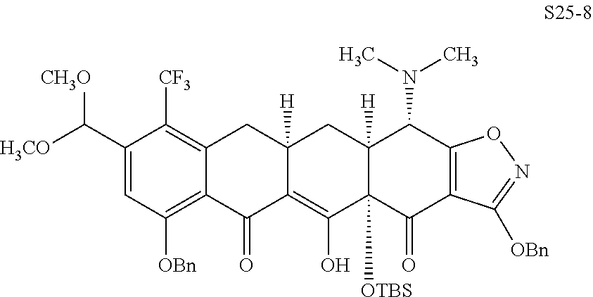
C1=C(C([H3CO])[CH3O])C([CF3])=C2C(=C1[OBn])C(=O)C1=C(O)C3([OTBS])C([H])(CC1([H])C2)C(N(C)C)C1=C(C3=O)C([OBn])=NO1
